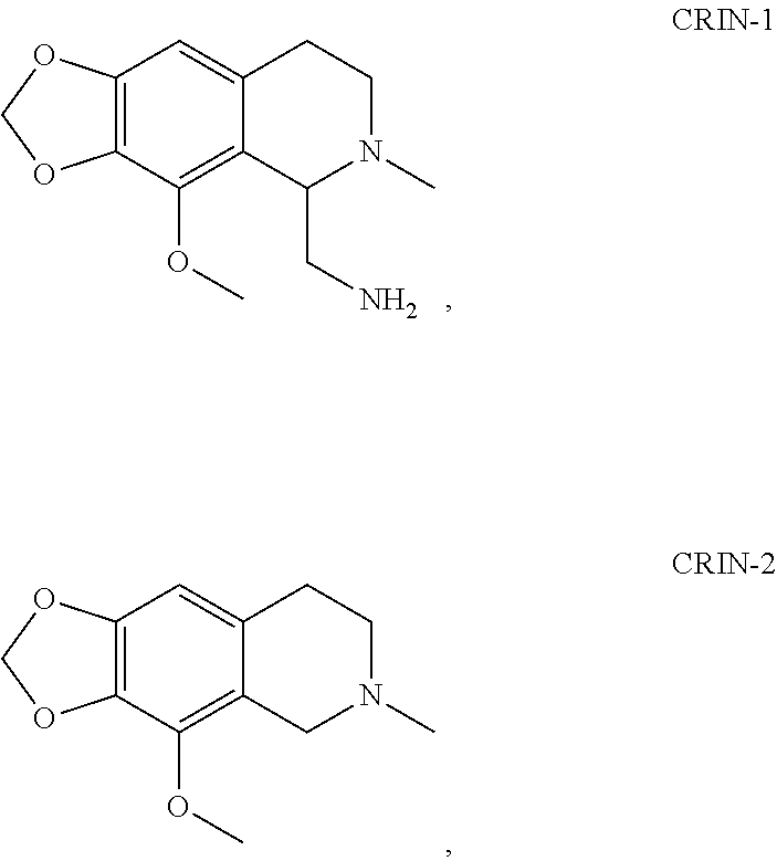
C12=C(OCO1)C=C1C(=C2OC)C(CN)N(C)CC1.C12=C(OCO1)C=C1C(=C2OC)CN(C)CC1
